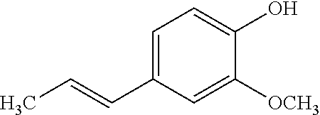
C1=C(C=CC)C=C([OCH3])C(O)=C1
